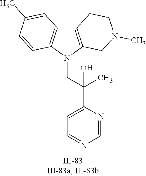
N1(CC(C2=CC=NC=N2)(C)O)C2=C(C3=C1C=CC(C)=C3)CCN(C)C2
